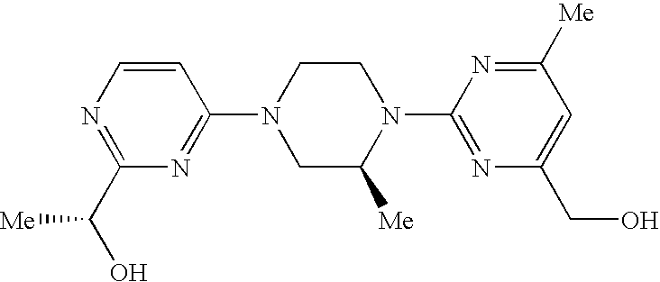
C1=CN=C(C(O)[Me])N=C1N1CC([Me])N(C2=NC(CO)=CC([Me])=N2)CC1
